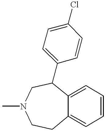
C12=CC=CC=C1CCN(C)CC2C1=CC=C(Cl)C=C1
